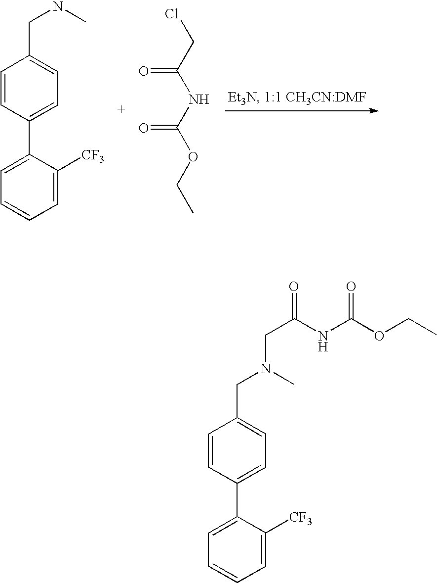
C1=C(C2=CC=C(CNC)C=C2)C([CF3])=CC=C1.ClCC(NC(OCC)=O)=O.C1=C(C2=CC=C(CN(C)CC(NC(OCC)=O)=O)C=C2)C([CF3])=CC=C1
